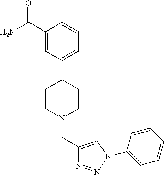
NC(C1=CC(C2CCN(CC3=CN(C4=CC=CC=C4)N=N3)CC2)=CC=C1)=O
